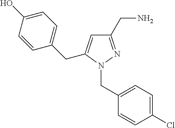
C1(CN2N=C(CN)C=C2CC2=CC=C(O)C=C2)=CC=C(Cl)C=C1
